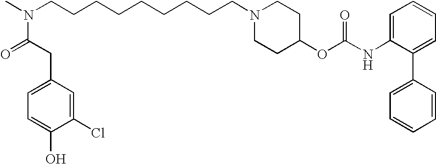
C1(Cl)=CC(CC(N(C)CCCCCCCCCN2CCC(OC(NC3=CC=CC=C3C3=CC=CC=C3)=O)CC2)=O)=CC=C1O
